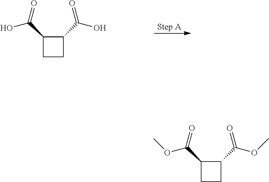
C1CC(C(O)=O)C1C(O)=O.C1CC(C(OC)=O)C1C(OC)=O
